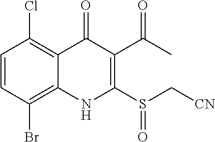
C1=CC(Br)=C2C(=C1Cl)C(=O)C(C(C)=O)=C(S(C[CN])=O)N2
